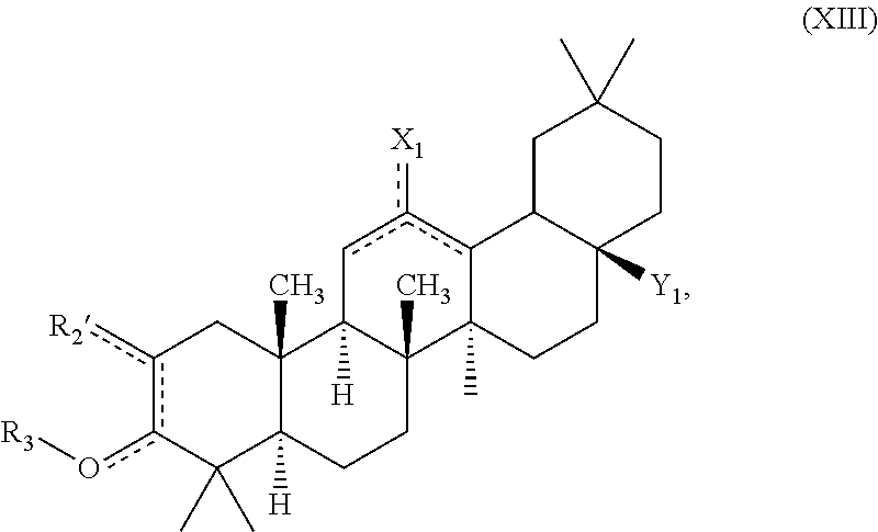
c1([R2])c(o[R3])C(C)(C)C2([H])C(C)(C1)C1([H])C(C)(CC2)C2(C)c(c([X1])c1)C1C([Y1])(CC2)CCC(C)(C)C1
